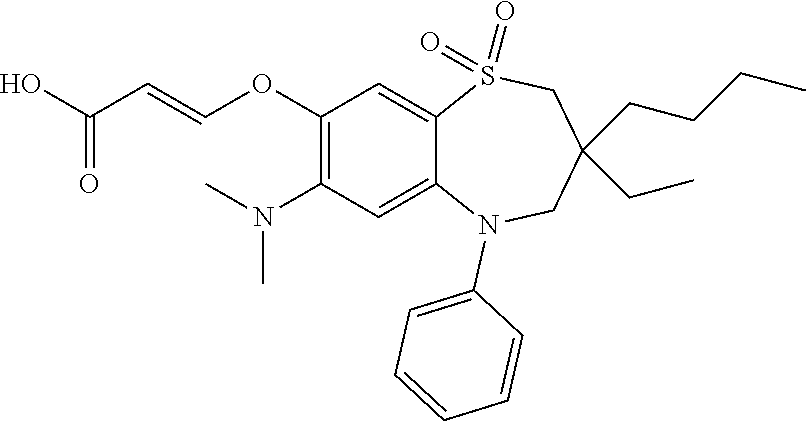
OC(=O)C=COC1=C(N(C)C)C=C2C(=C1)S(=O)(=O)CC(CC)(CCCC)CN2C1=CC=CC=C1
